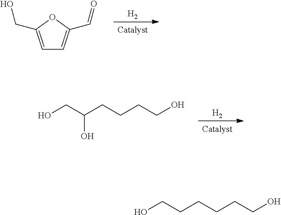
C1=C(CO)OC(C=O)=C1.[H2].OCCCCCCO.OCC(CCCCO)O.[H2]
